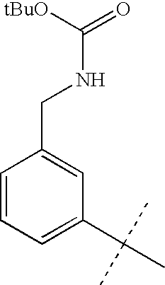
C1=CC=C(C(C)(C)C)C=C1CNC(=O)[tBuO]
